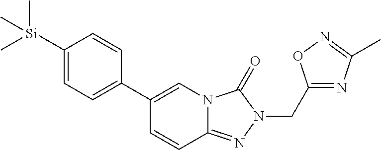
C1(C2=CC=C([Si](C)(C)C)C=C2)=CN2C(=NN(CC3=NC(C)=NO3)C2=O)C=C1
